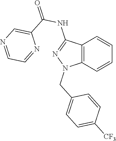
C12=C(C=CC=C1)N(CC1=CC=C([CF3])C=C1)N=C2NC(=O)C1=CN=CC=N1
